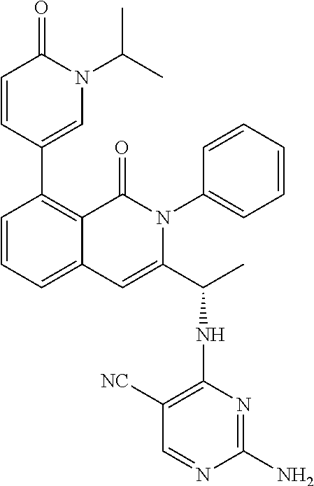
C1(C2=CN(C(C)C)C(=O)C=C2)=C2C(=CC=C1)C=C(C(C)NC1=C([NC])C=NC(N)=N1)N(C1=CC=CC=C1)C2=O
